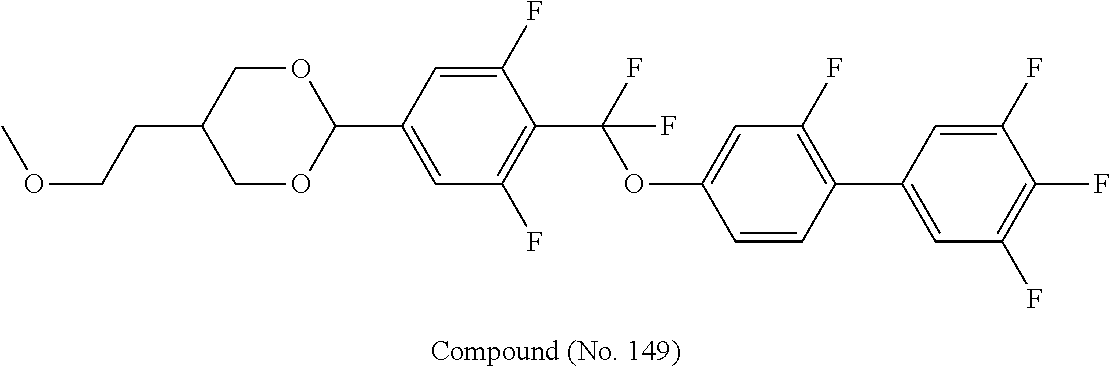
COCCC1COC(C2=CC(F)=C(C(OC3=CC(F)=C(C4=CC(F)=C(F)C(F)=C4)C=C3)(F)F)C(F)=C2)OC1
